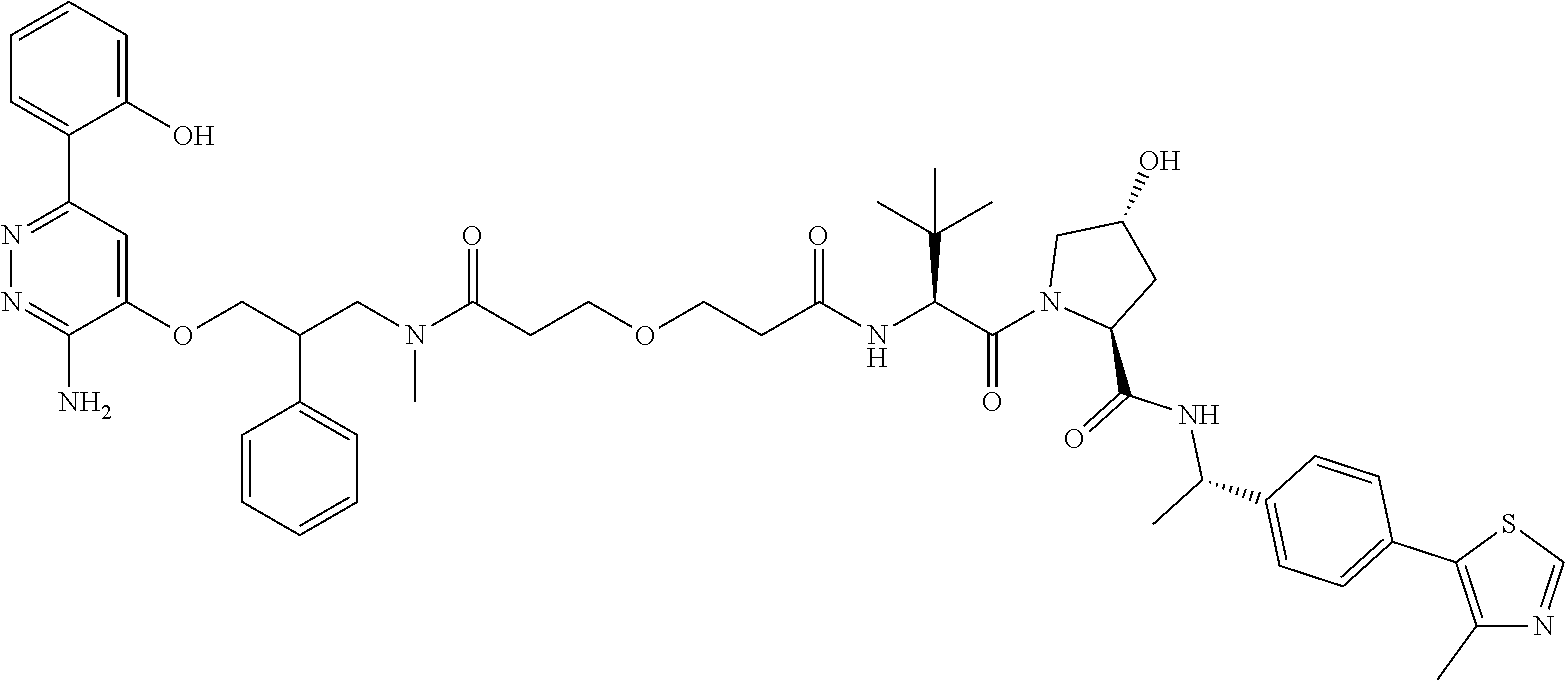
N1=C(C2=CC=CC=C2O)C=C(OCC(CN(C(CCOCCC(NC(C(=O)N2C(C(NC(C)C3=CC=C(C4=C(C)N=CS4)C=C3)=O)CC(O)C2)C(C)(C)C)=O)=O)C)C2=CC=CC=C2)C(N)=N1
